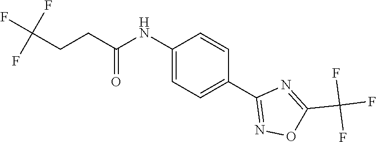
N(C1=CC=C(C2=NOC(C(F)(F)F)=N2)C=C1)C(CCC(F)(F)F)=O
